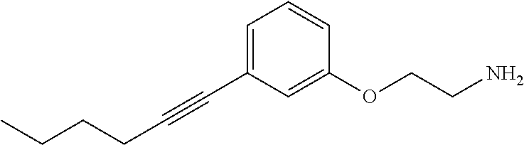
C1=C(C#CCCCC)C=C(OCCN)C=C1
